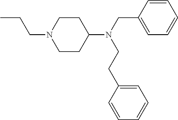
C1=CC(CN(C2CCN(CCC)CC2)CCC2=CC=CC=C2)=CC=C1
